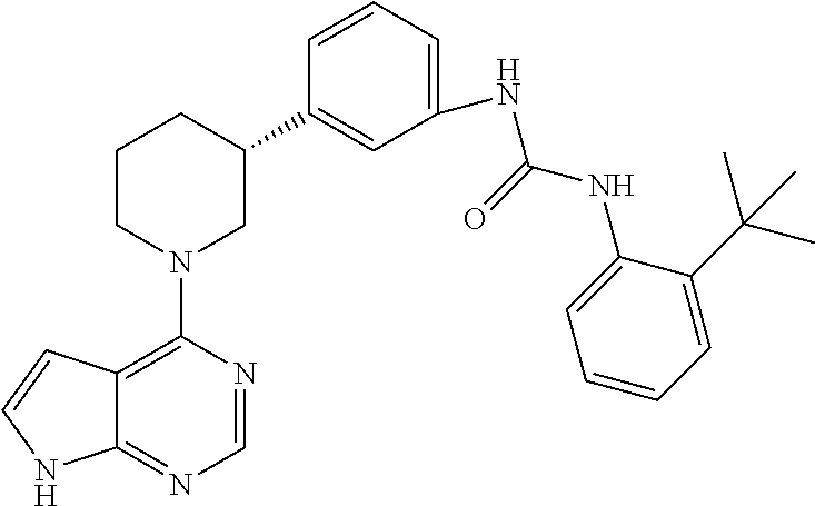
C12=C(N3CC(C4=CC(NC(NC5=CC=CC=C5C(C)(C)C)=O)=CC=C4)CCC3)N=CN=C1NC=C2
